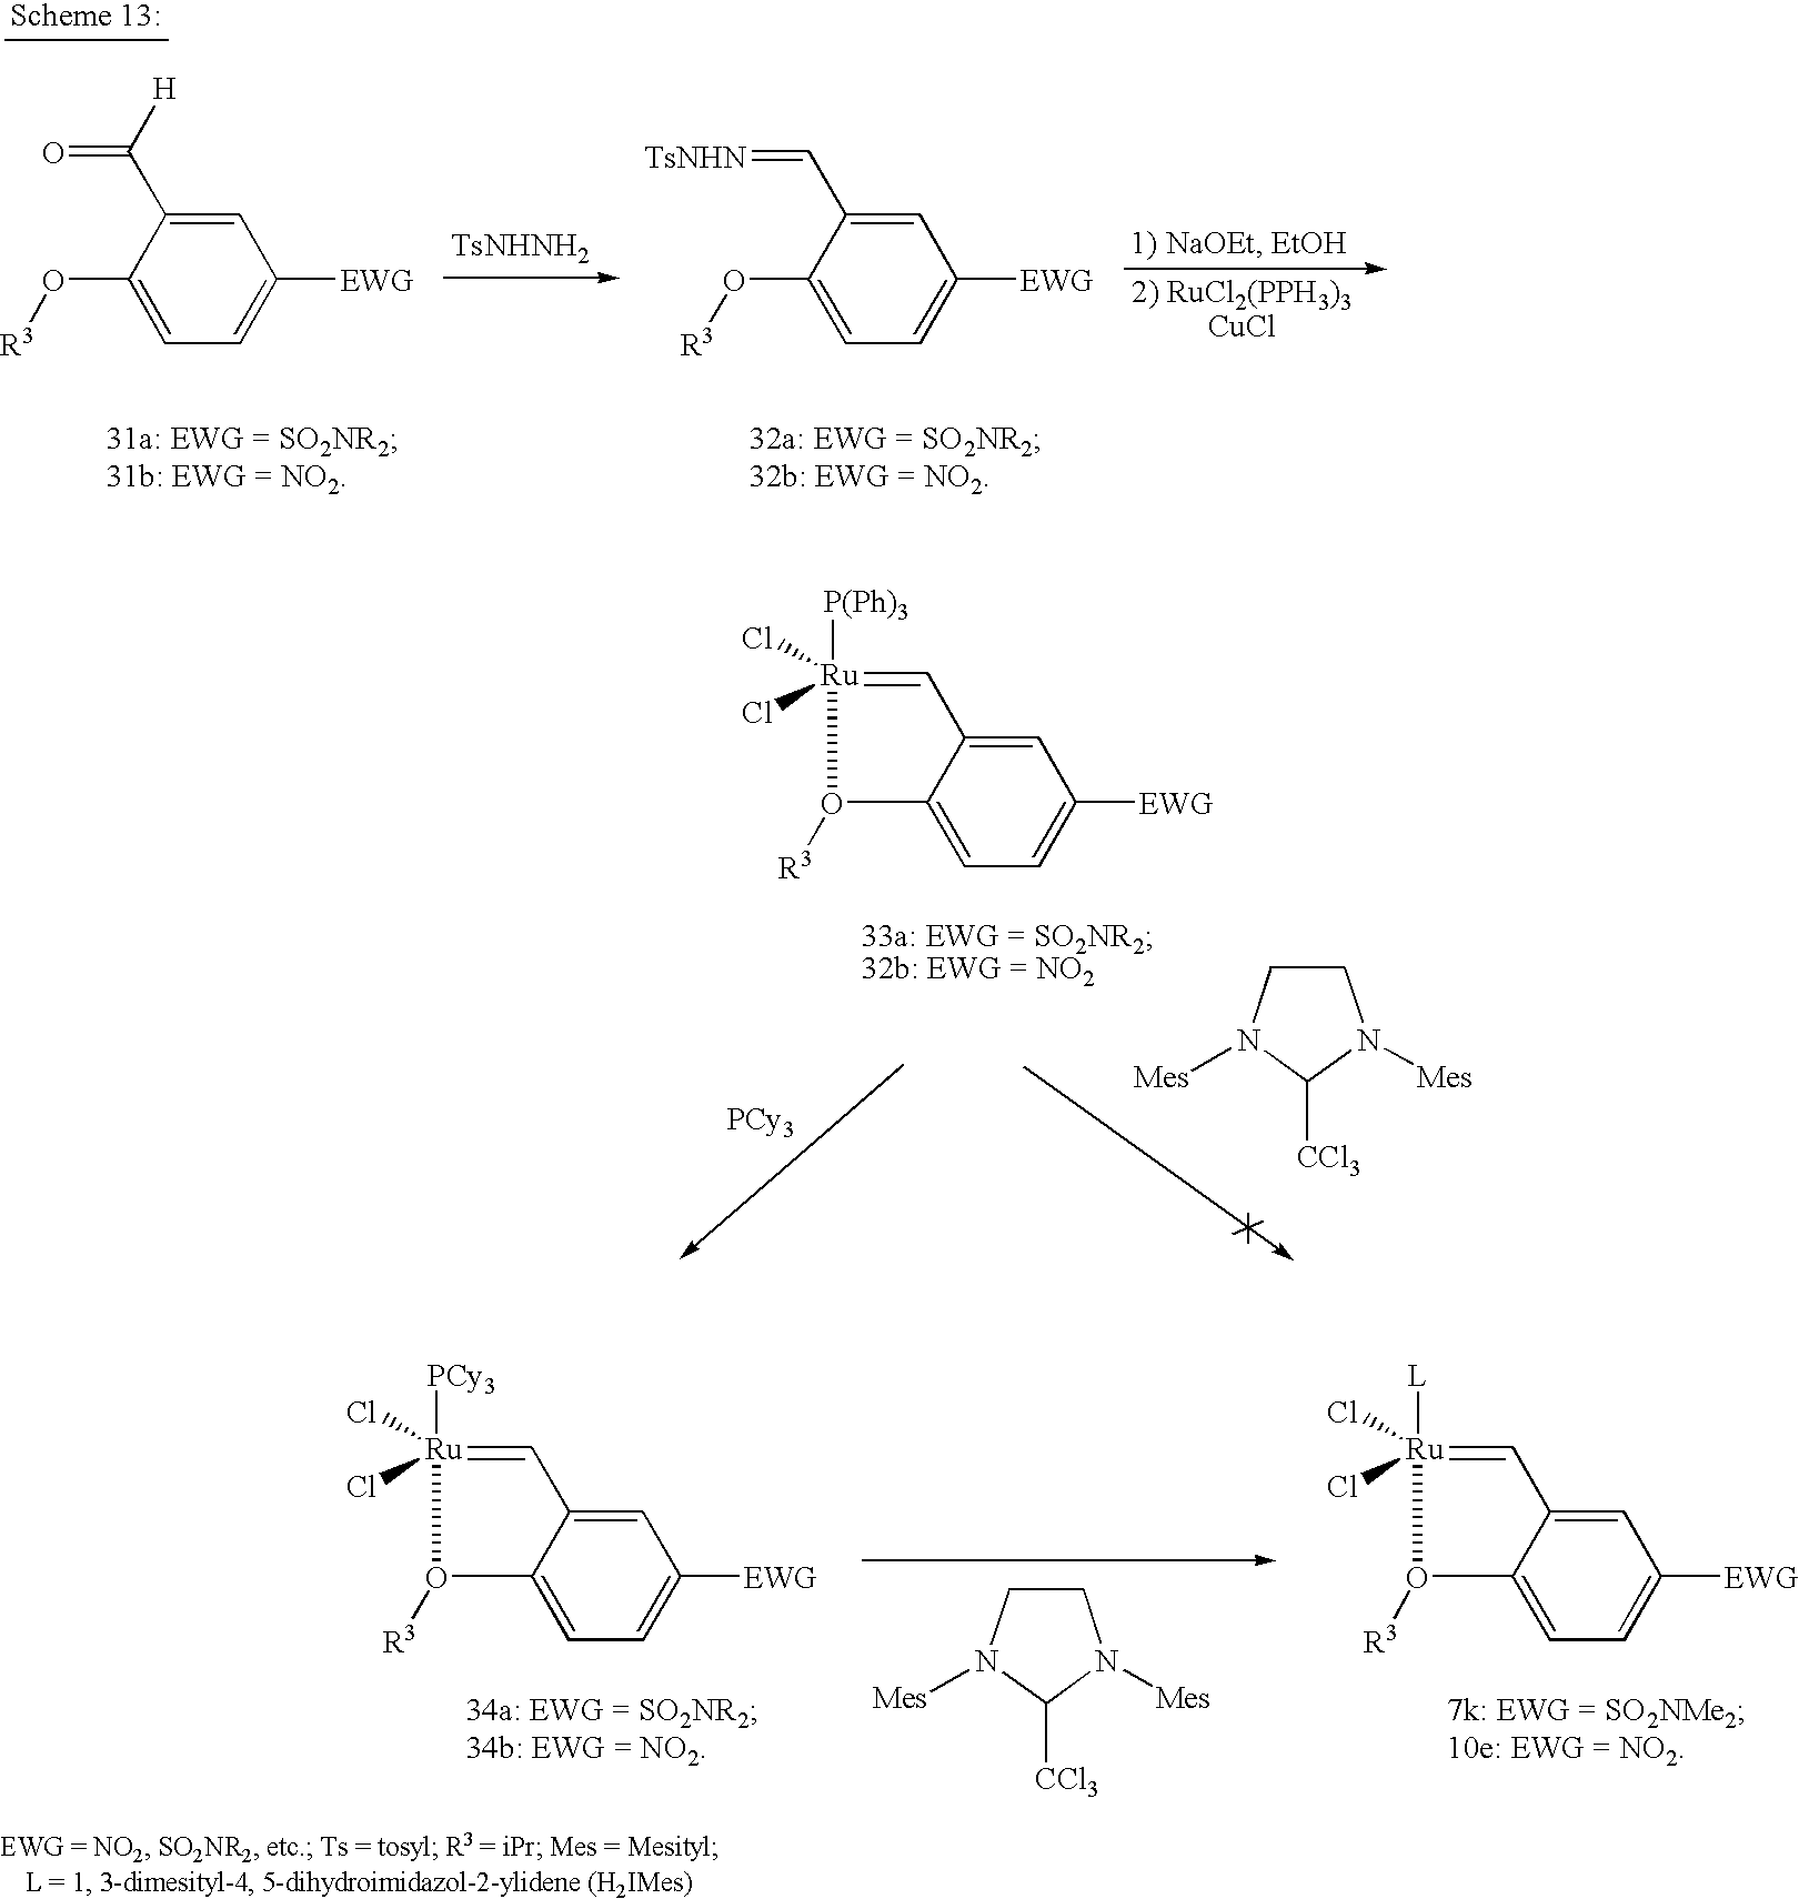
C1CN([Mes])C([CCl3])N1[Mes].C1=C2C(=CC=C1[EWG])O([R3])[Ru](Cl)(Cl)([PCy3])=C2.C1=C2C(=CC=C1[EWG])O([R3])[Ru](Cl)(Cl)([L])=C2.C1=C(C(=O)[H])C(O[R3])=CC=C1[EWG].[TsNHNH2].C1=C(C=[TsNHN])C(O[R3])=CC=C1[EWG].C1=C2C(=CC=C1[EWG])O([R3])[Ru](Cl)(Cl)([P(Ph)3])=C2.[PCy3].C1CN([Mes])C([CCl3])N1[Mes]
